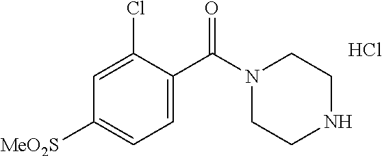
C1=C(C(N2CCNCC2)=O)C(Cl)=CC([MeO2S])=C1.Cl
